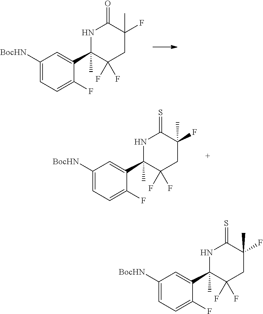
C1([BocHN])=CC=C(F)C(C2(C)NC(=O)C(C)(F)CC2(F)F)=C1.C1([BocHN])=CC=C(F)C(C2(C)NC(=S)C(C)(F)CC2(F)F)=C1.C1([BocHN])=CC=C(F)C(C2(C)NC(=S)C(C)(F)CC2(F)F)=C1
